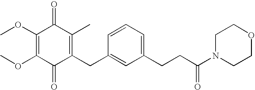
C1(=O)C(CC2=CC(CCC(N3CCOCC3)=O)=CC=C2)=C(C)C(=O)C(OC)=C1OC
